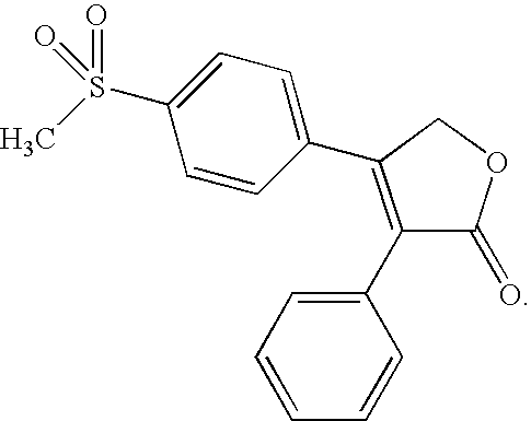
C1(=O)C(C2=CC=CC=C2)=C(C2=CC=C(S(C)(=O)=O)C=C2)CO1
